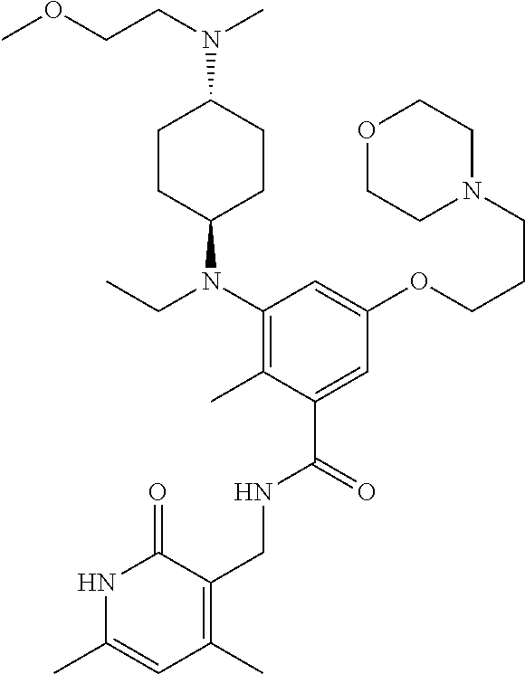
C1=C(C)NC(=O)C(CNC(C2=CC(OCCCN3CCOCC3)=CC(N(CC)C3CCC(N(CCOC)C)CC3)=C2C)=O)=C1C
